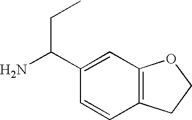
NC(CC)C1=CC2=C(C=C1)CCO2
